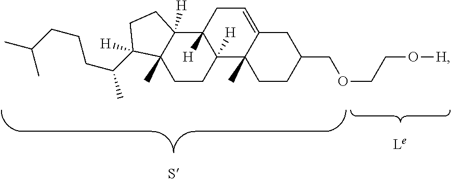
C1C(COCCO[H])CC2=CCC3([H])C([H])(C2(C)C1)CCC1(C)C3([H])CCC1(C(CCCC(C)C)C)[H]
